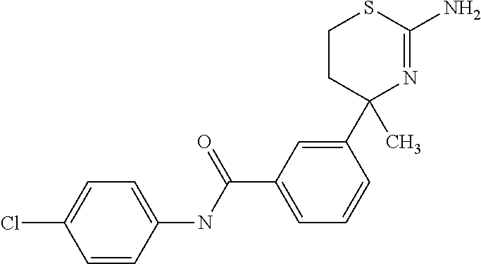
ClC1=CC=C(NC(C2=CC=CC(C3(C)N=C(N)SCC3)=C2)=O)C=C1
